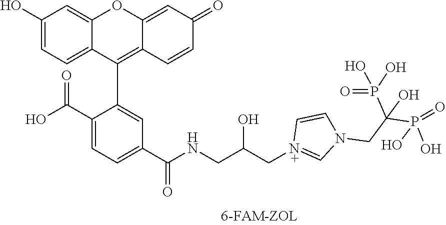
C1(O)=CC=C2C(=C1)OC1=CC(=O)C=CC1=C2C1=CC(C(NCC(C[N+]2=CN(CC(P(=O)(O)O)(P(O)(O)=O)O)C=C2)O)=O)=CC=C1C(O)=O
